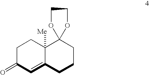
C1CC2([Me])C(=CC1=O)CCCC21OCCO1
